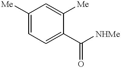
C1([Me])=CC=C(C([NHMe])=O)C([Me])=C1
